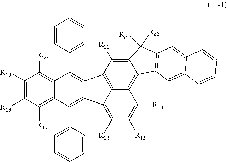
C1([R19])=C([R18])C([R17])=C2C(=C1[R20])C(C1=CC=CC=C1)=C1C(=C2C2=CC=CC=C2)C2=C([R16])C([R15])=C([R14])C3=C4C(=C([R11])C1=C32)C([Rc2])([Rc1])C1=C4C=C2C(=C1)C=CC=C2
